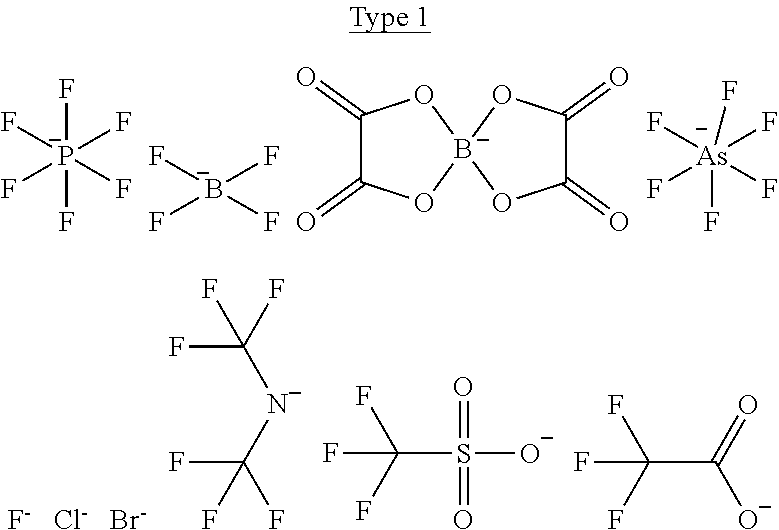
F[P-](F)(F)(F)(F)F.[B-](F)(F)(F)F.C1(=O)C(=O)O[B-]2(O1)OC(=O)C(=O)O2.F[As](F)(F)(F)(F)F.[F-].[Cl-].[Br-].FC(F)(F)[N-]C(F)(F)F.FC(F)(F)S(=O)(=O)[O-].FC(F)(F)C(=O)[O-]
